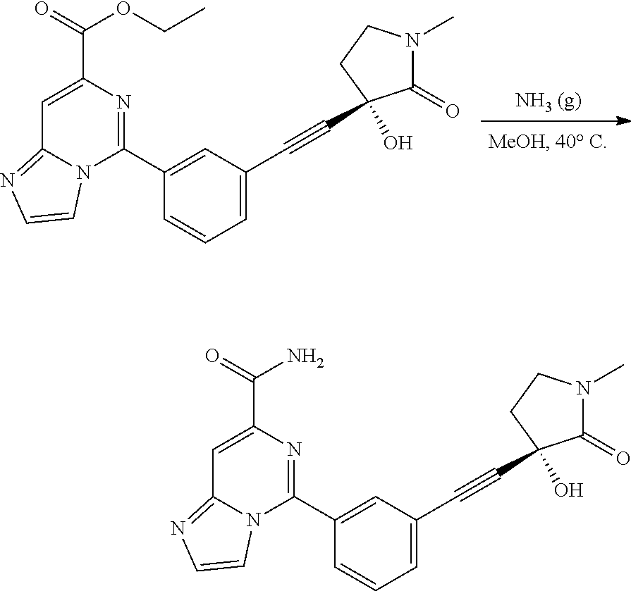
C1=CC=C(C#CC2(O)C(=O)N(C)CC2)C=C1C1=NC(C(=O)OCC)=CC2=NC=CN12.C1=CC=C(C#CC2(O)C(=O)N(C)CC2)C=C1C1=NC(C(=O)N)=CC2=NC=CN12
